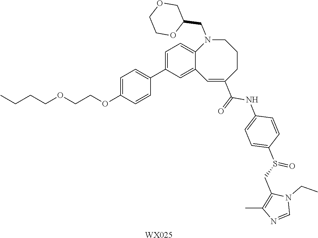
CCCCOCCOC1=CC=C(C2=CC=C3C(=C2)C=C(C(=O)NC2=CC=C(S(CC4=C(C)N=CN4CC)=O)C=C2)CCCN3CC2COCCO2)C=C1.[WX025]
